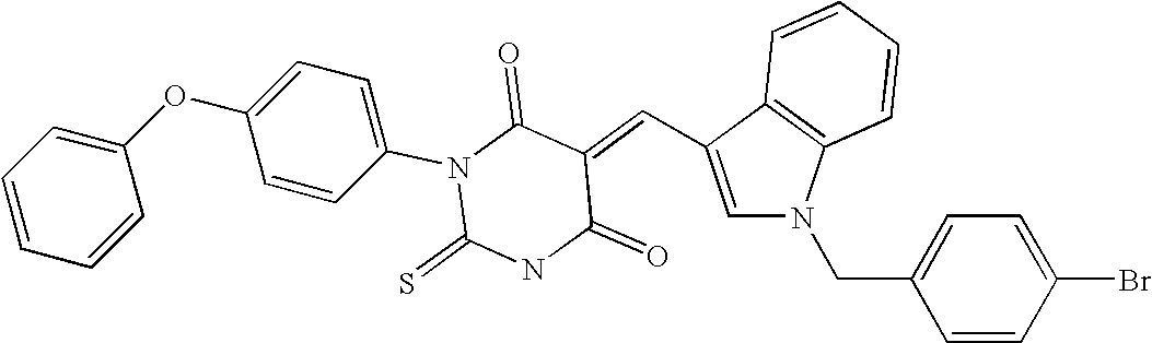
C12=C(N(CC3=CC=C(Br)C=C3)C=C1C=C1C(=O)N(C3=CC=C(OC4=CC=CC=C4)C=C3)C(=S)NC1=O)C=CC=C2
